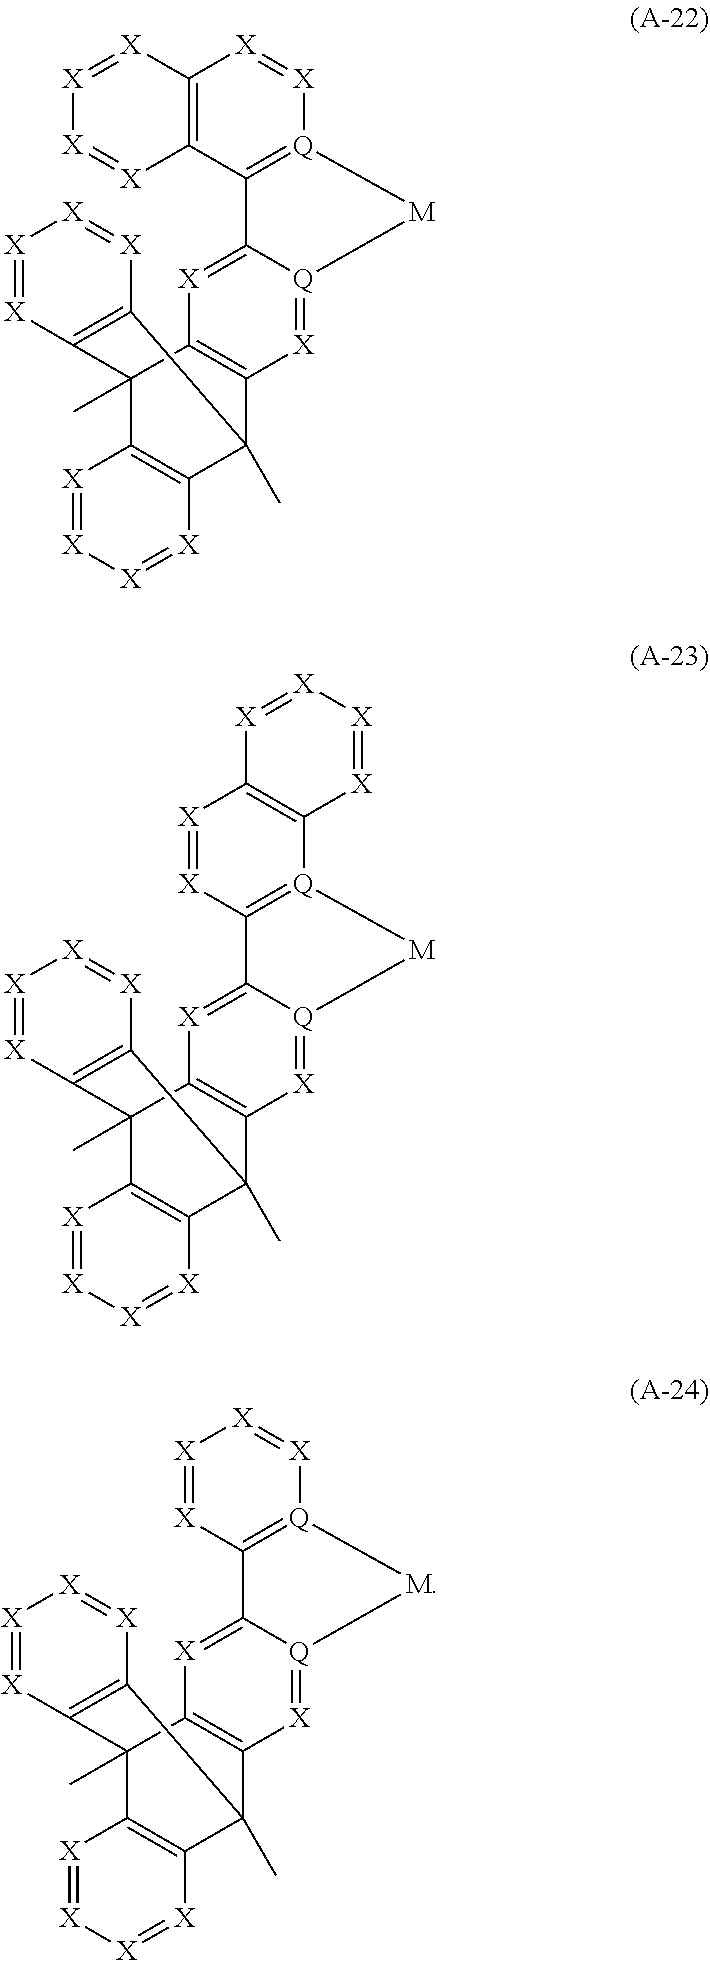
C12=C(C3=[Q]([X]=[X]1)[M][Q]1=[X]C4=C([X]=C31)C1(C)C3=C(C4(C)C4=C1[X]=[X][X]=[X]4)[X]=[X][X]=[X]3)[X]=[X][X]=[X]2.[X]1=[X]C2=[Q](C3=C1[X]=[X][X]=[X]3)[M][Q]1=[X]C3=C([X]=C21)C1(C)C2=C(C3(C)C3=C1[X]=[X][X]=[X]3)[X]=[X][X]=[X]2.[X]1=[X]C2=[Q]([X]=[X]1)[M][Q]1=[X]C3=C([X]=C21)C1(C)C2=C(C3(C)C3=C1[X]=[X][X]=[X]3)[X]=[X][X]=[X]2
